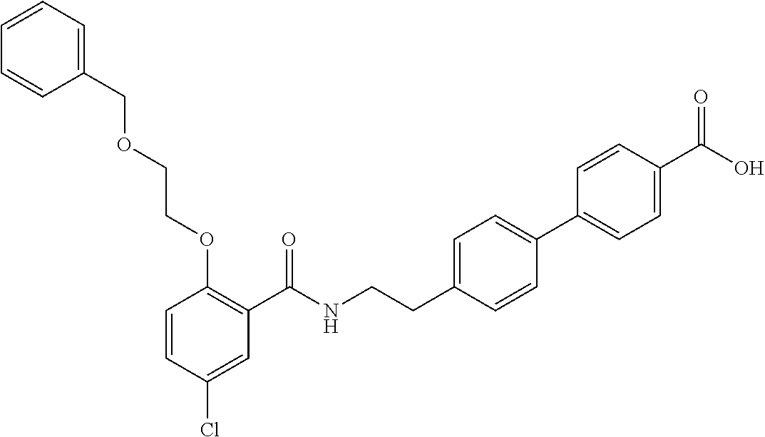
C1=CC(Cl)=CC(C(NCCC2=CC=C(C3=CC=C(C(O)=O)C=C3)C=C2)=O)=C1OCCOCC1=CC=CC=C1
